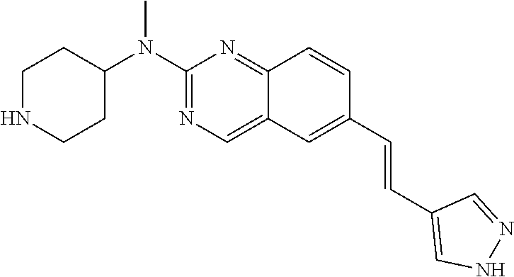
C1NCCC(N(C2=NC=C3C(=N2)C=CC(C=CC2=CNN=C2)=C3)C)C1
